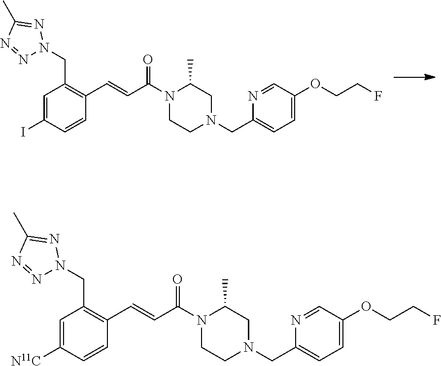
C1=C(I)C=CC(C=CC(N2CCN(CC3=CC=C(OCCF)C=N3)CC2C)=O)=C1CN1N=NC(C)=N1.C1=C([N11C])C=CC(C=CC(N2CCN(CC3=CC=C(OCCF)C=N3)CC2C)=O)=C1CN1N=NC(C)=N1
